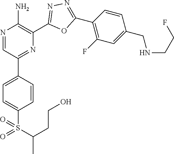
N1=CC(C2=CC=C(S(=O)(C(C)CCO)=O)C=C2)=NC(C2=NN=C(C3=C(F)C=C(CNCCF)C=C3)O2)=C1N
